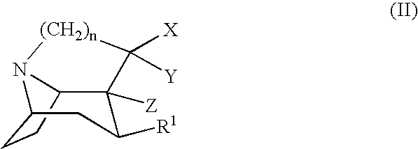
C1([R1])C2([Z])C3N(C(CC3)C1)[(CH2)n]C2([X])[Y]
